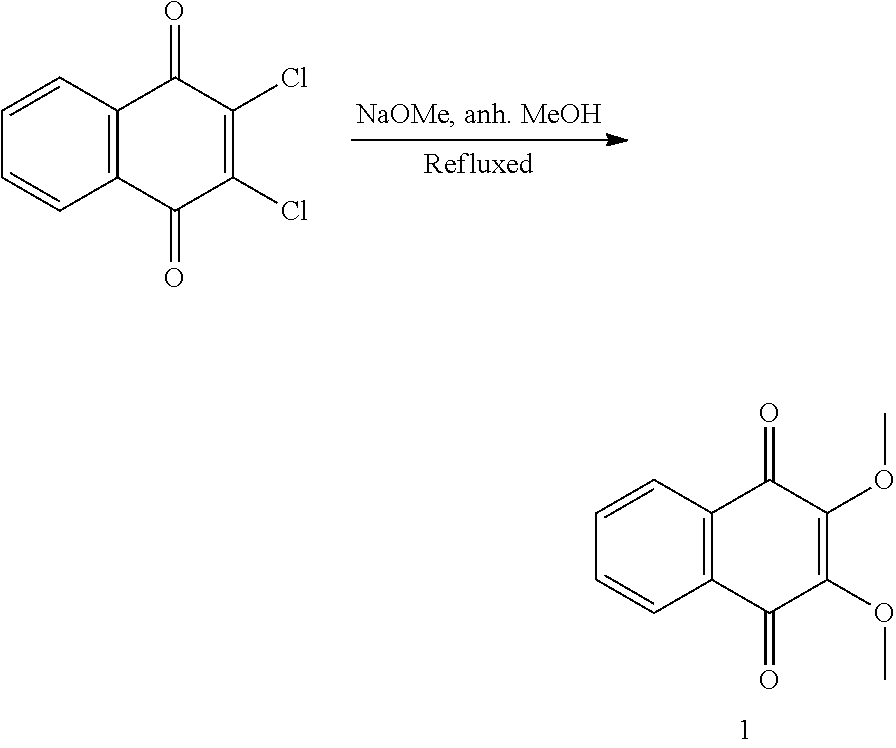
C12=C(C=CC=C1)C(=O)C(OC)=C(OC)C2=O.C12=C(C=CC=C1)C(=O)C(Cl)=C(Cl)C2=O
